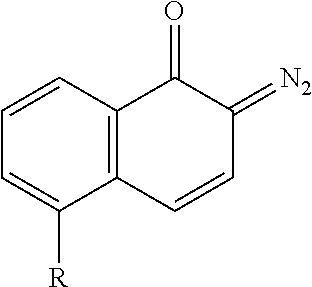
C1=CC2=C(C([R])=C1)C=CC(=[N2])C2=O
